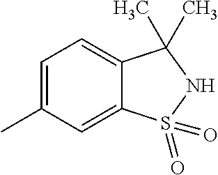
C1=C(C)C=C2C(=C1)C(C)(C)NS2(=O)=O
